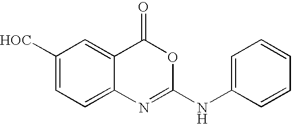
C1([HOC])=CC=C2C(=C1)C(=O)OC(NC1=CC=CC=C1)=N2
